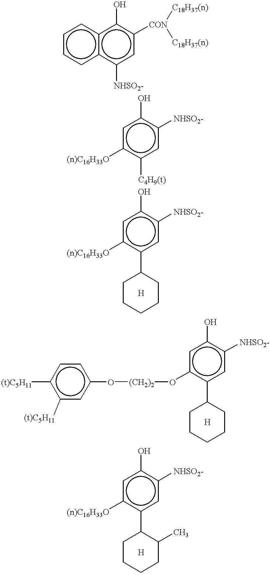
c1ccc2c(c1)c(O)c([CON]([C18H37(n)])[C18H37(n)])cc2[NHSO2-].c1c([(n)C16H33O])c([C4H9(t)])cc([NHSO2-])c1O.c1c([(n)C16H33O])c(C2CCCCC2)cc([NHSO2-])c1O.c1c(O[(CH2)2]Oc2ccc([(t)C5H11])c([(t)C5H11])c2)c(C2CCCCC2)cc([NHSO2-])c1O.c1c([(n)C16H33O])c(C2CCCCC2C)cc([NHSO2-])c1O
